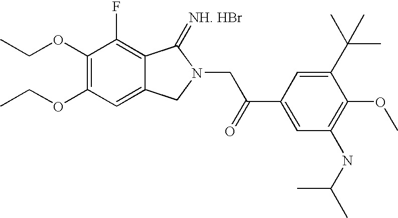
C1(OCC)=C(OCC)C=C2C(=C1F)C(=[NH. HBr])N(CC(C1=CC(NC(C)C)=C(OC)C(C(C)(C)C)=C1)=O)C2
